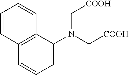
C1=C(N(C[COOH])C[COOH])C2=C(C=C1)C=CC=C2
